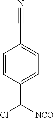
C1=CC(C([NCO])Cl)=CC=C1C#N
